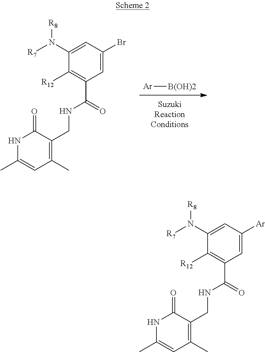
[Ar][B(OH)2].C1([R12])=C(C(=O)NCC2=C(C)C=C(C)NC2=O)C=C(Br)C=C1N([R7])[R8].C1([R12])=C(C(=O)NCC2=C(C)C=C(C)NC2=O)C=C([Ar])C=C1N([R7])[R8]
